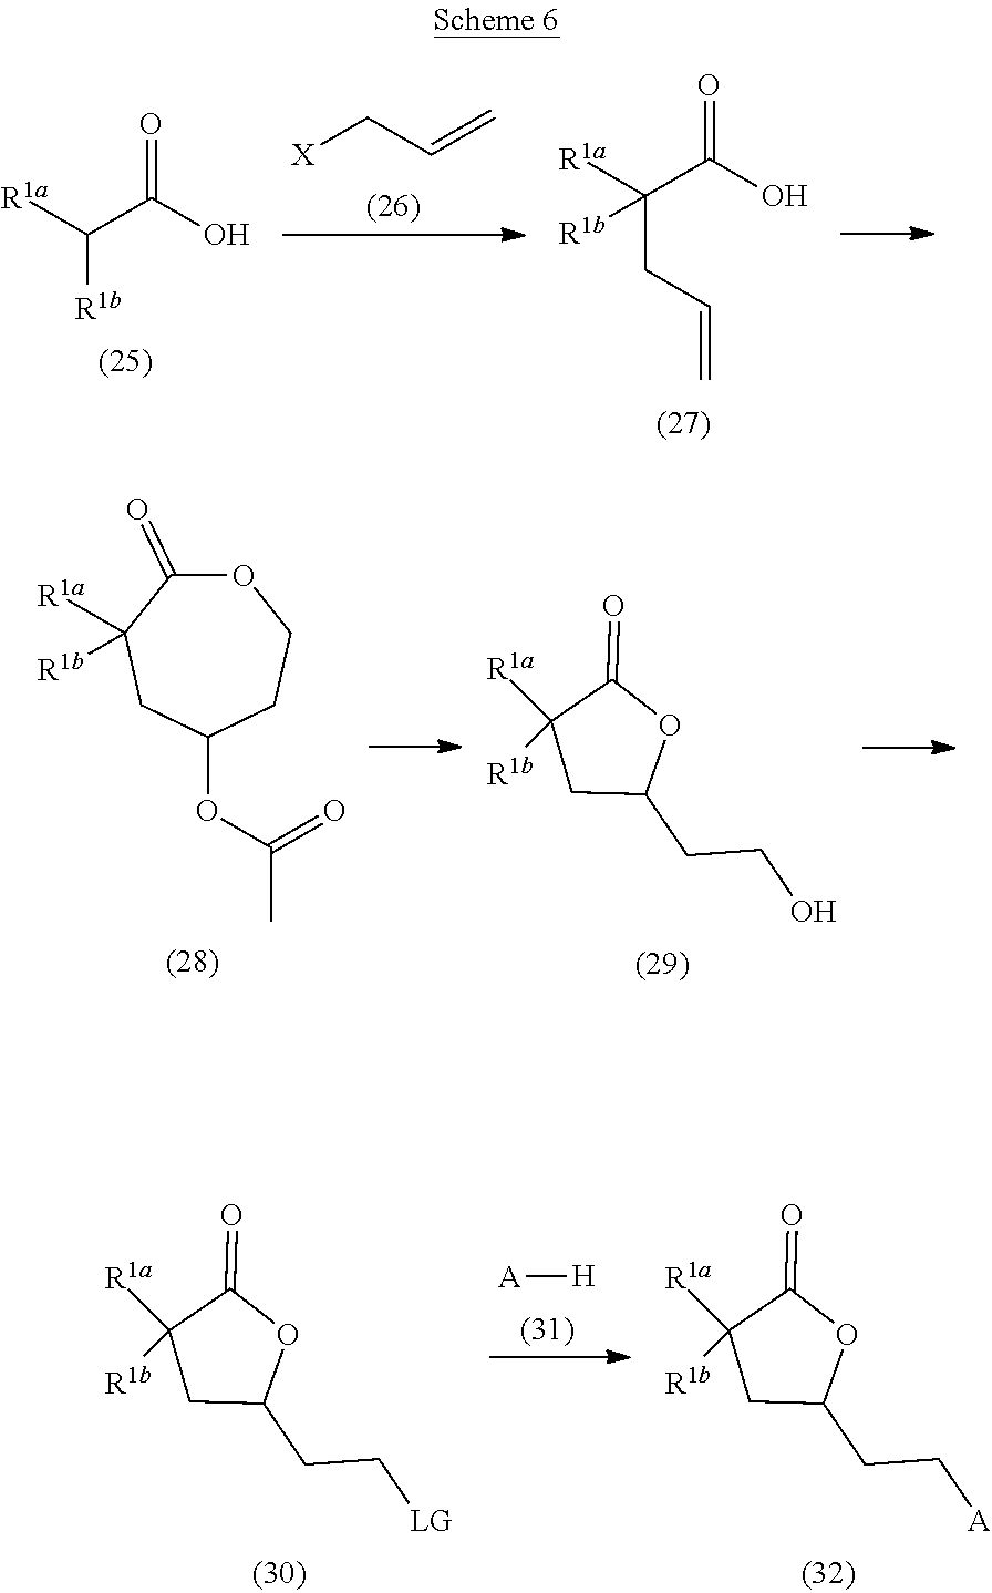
[X]CC=C.O=C(C([R1b])[R1a])O.O=C(C([R1b])([R1a])CC=C)O.O1C(=O)C([R1a])([R1b])CC(OC(=O)C)CC1.C1(CCO)OC(=O)C([R1a])([R1b])C1.[A][H].C1(CC[LG])OC(=O)C([R1a])([R1b])C1.C1(CC[A])OC(=O)C([R1a])([R1b])C1
